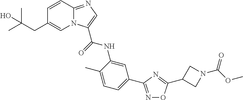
C1=CC2=NC=C(C(=O)NC3=CC(C4=NOC(C5CN(C(OC)=O)C5)=N4)=CC=C3C)N2C=C1CC(C)(C)O
